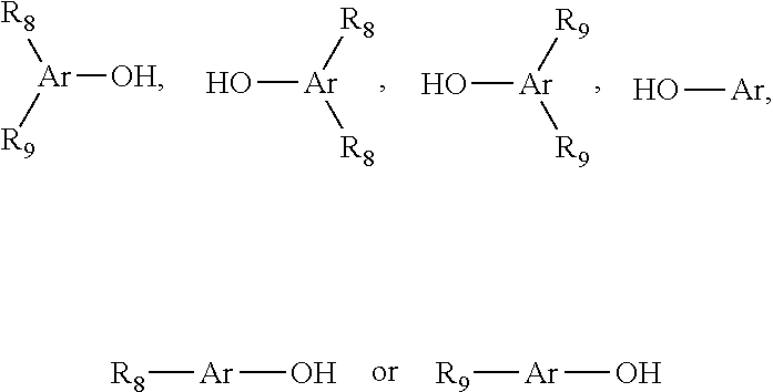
O[Ar]([R8])[R8].O[Ar]([R9])[R9].[Ar]([OH])([R9])[R8].O[Ar].[R8][Ar]O.[R9][Ar]O
